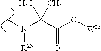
CN(C(C(O[W23])=O)(C)C)[R23]
